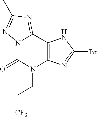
C12=C(C3=NC(C)=NN3C(=O)N1CC[CF3])NC(Br)=N2
